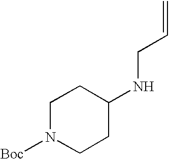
N1([Boc])CCC(NCC=C)CC1
